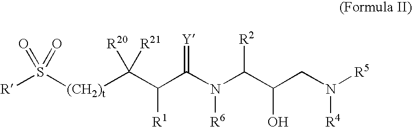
[R]S([(CH2)t]C(C(C(N(C(C(CN([R5])[R4])O)[R2])[R6])=[Y])[R1])([R20])[R21])(=O)=O
